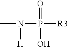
CN(P([R3])(=O)O)[H]
